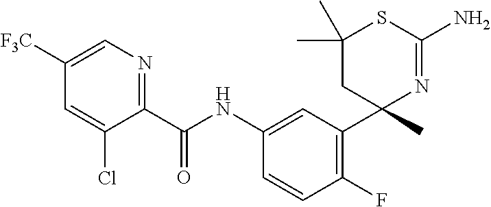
C1(C(NC2=CC(C3(C)N=C(N)SC(C)(C)C3)=C(F)C=C2)=O)=NC=C([F3C])C=C1Cl
